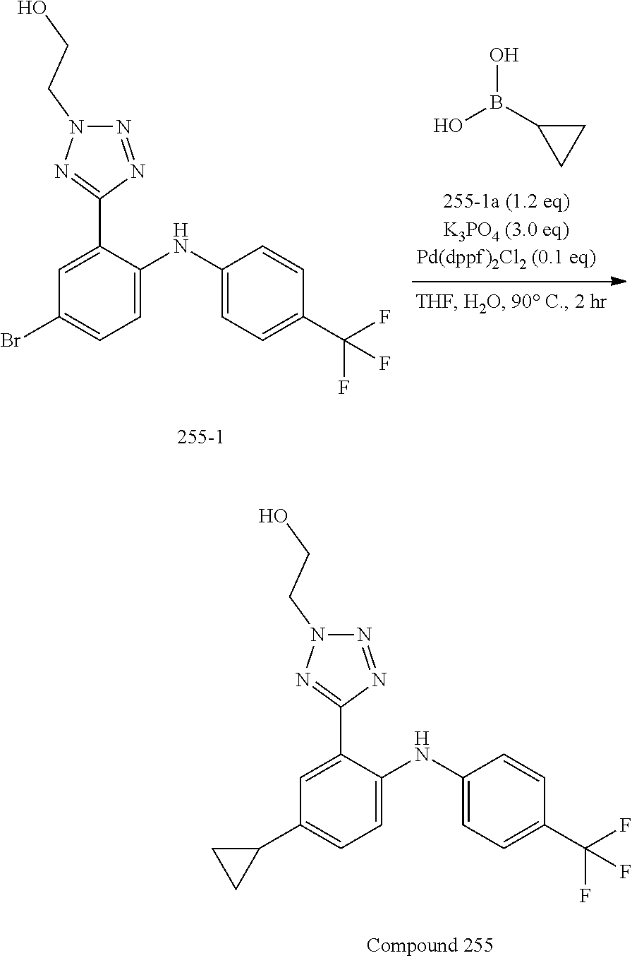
C1(C2CC2)=CC=C(NC2=CC=C(C(F)(F)F)C=C2)C(C2=NN(CCO)N=N2)=C1.C1(Br)=CC=C(NC2=CC=C(C(F)(F)F)C=C2)C(C2=NN(CCO)N=N2)=C1.OB(C1CC1)O
